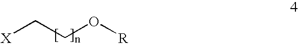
[X]CCO[R]
